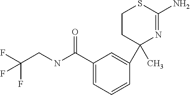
C1(C(NCC(F)(F)F)=O)=CC=CC(C2(C)N=C(N)SCC2)=C1
